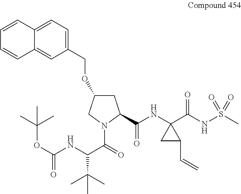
C1(COC2CC(C(NC3(C(NS(C)(=O)=O)=O)CC3C=C)=O)N(C(=O)C(NC(OC(C)(C)C)=O)C(C)(C)C)C2)=CC=C2C(=C1)C=CC=C2
